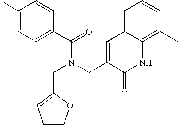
C1(C)=CC=C(C(=O)N(CC2=CC3=CC=CC(C)=C3NC2=O)CC2=CC=CO2)C=C1
